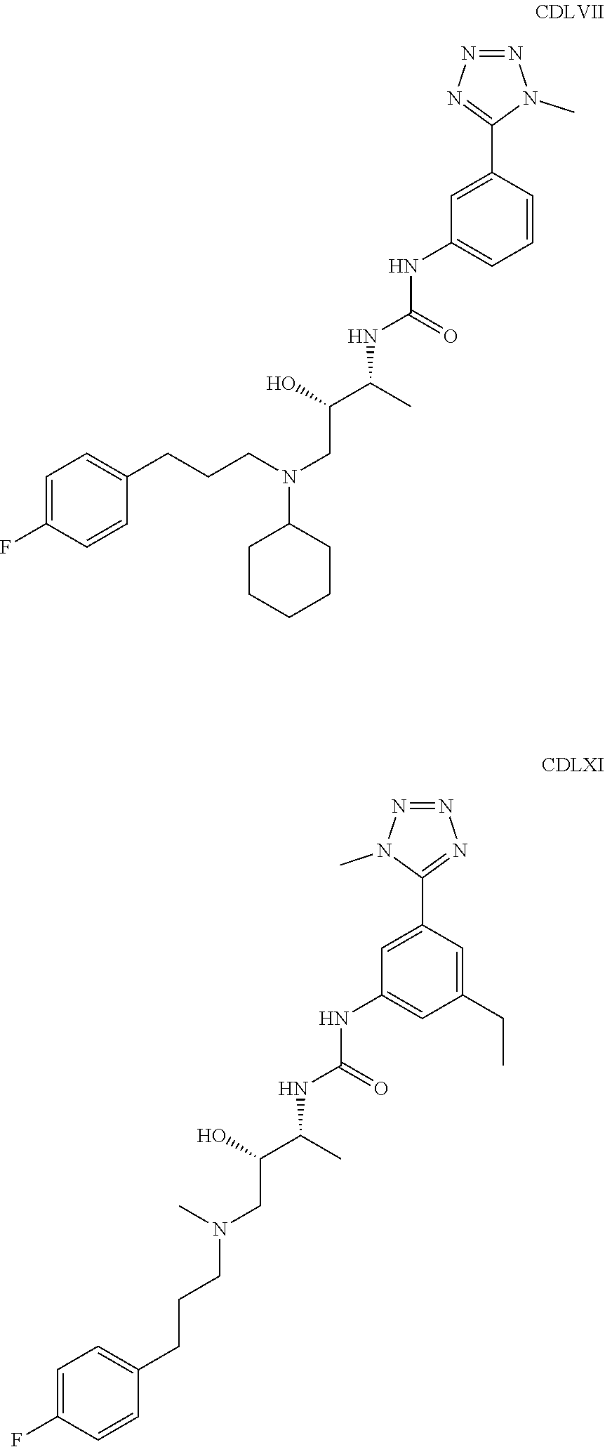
N(CC(C(C)NC(=O)NC1=CC(CC)=CC(C2=NN=NN2C)=C1)O)(CCCC1=CC=C(F)C=C1)C.N(CC(C(C)NC(=O)NC1=CC=CC(C2=NN=NN2C)=C1)O)(CCCC1=CC=C(F)C=C1)C1CCCCC1
